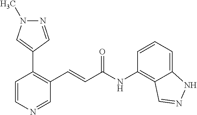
C1=CN=CC(C=CC(=O)NC2=C3C(=CC=C2)NN=C3)=C1C1=CN(C)N=C1
